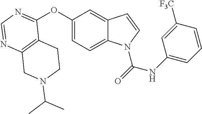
C12=C(N=CN=C1OC1=CC=C3C(=C1)C=CN3C(=O)NC1=CC=CC([F3C])=C1)CN(C(C)C)CC2
